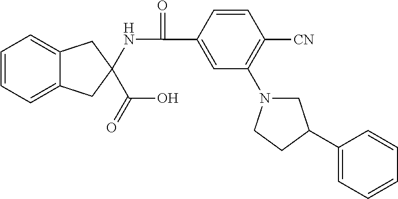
C1=CC(C(=O)NC2(C(O)=O)CC3=CC=CC=C3C2)=CC(N2CC(C3=CC=CC=C3)CC2)=C1[CN]
